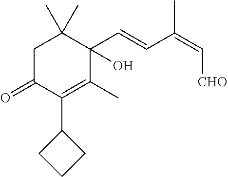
C1C(=O)C(C2CCC2)=C(C)C(C=CC(=C[CHO])C)(O)C1(C)C
